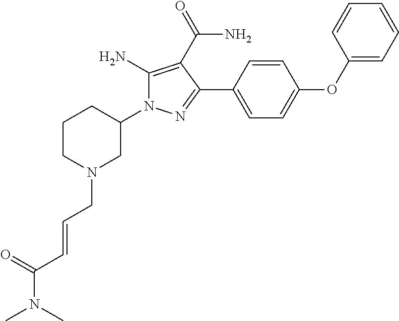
C1CN(CC=CC(N(C)C)=O)CC(N2C(N)=C(C(=O)N)C(C3=CC=C(OC4=CC=CC=C4)C=C3)=N2)C1
